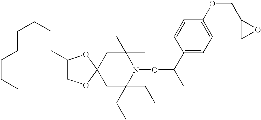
C1C(CC)(CC)N(OC(C)C2=CC=C(OCC3CO3)C=C2)C(C)(C)CC12OCC(CCCCCCCC)O2
